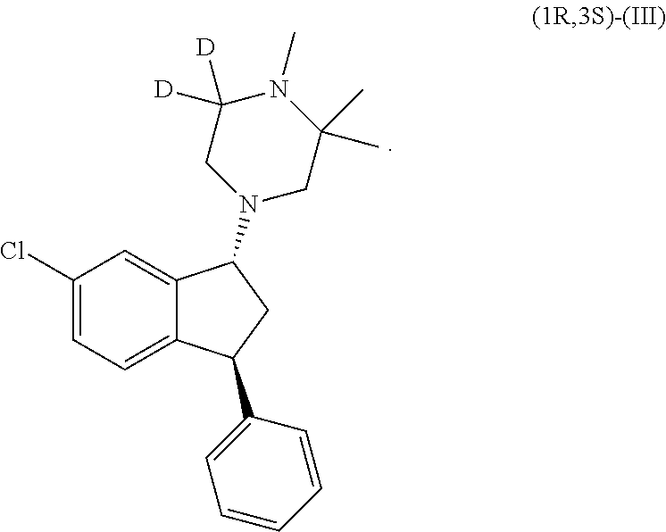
C12=CC(Cl)=CC=C1C(C1=CC=CC=C1)CC2N1CC(C)(C)N(C)C([D])([D])C1
